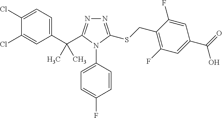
C1(Cl)=CC=C(C(C)(C)C2=NN=C(SCC3=C(F)C=C(C(=O)O)C=C3F)N2C2=CC=C(F)C=C2)C=C1Cl
